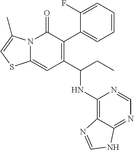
C1=CC=C(F)C(C2=C(C(CC)NC3=C4C(=NC=N3)NC=N4)C=C3N(C2=O)C(C)=CS3)=C1
